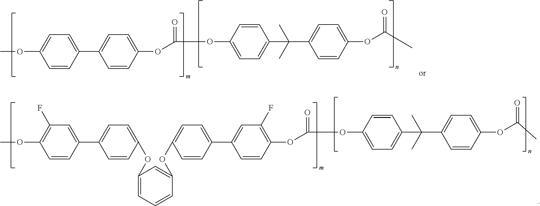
COC1=CC=C(C2=CC=C(OC(=O)OC3=CC=C(C(C)(C)C4=CC=C(OC(=O)C)C=C4)C=C3)C=C2)C=C1.COC1=C(F)C=C(C2=CC=C(OC3=CC=CC(OC4=CC=C(C5=CC(F)=C(OC(=O)OC6=CC=C(C(C)(C)C7=CC=C(OC(=O)C)C=C7)C=C6)C=C5)C=C4)=C3)C=C2)C=C1
